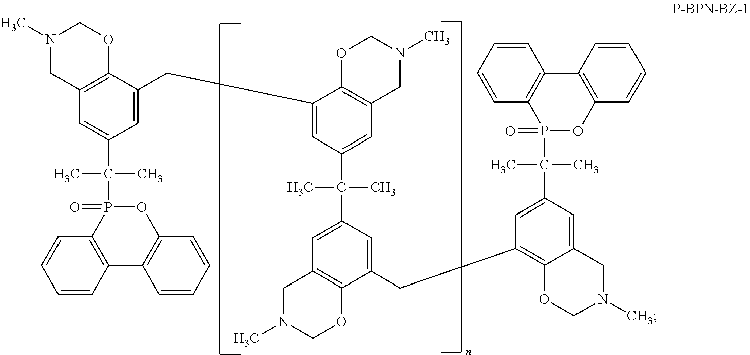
C12=C(C(CC3=CC(C(C)(C)C4=CC5=C(C(CC6=C7C(=CC(C(C)(C)P8(=O)OC9=C(C%10=C8C=CC=C%10)C=CC=C9)=C6)CN(C)CO7)=C4)OCN(C)C5)=CC4=C3OCN(C)C4)=CC(C(C)(C)P3(=O)OC4=C(C5=C3C=CC=C5)C=CC=C4)=C1)OCN(C)C2
